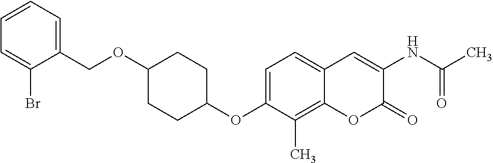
C1(OC2=CC=C3C(=C2C)OC(=O)C(NC(C)=O)=C3)CCC(OCC2=CC=CC=C2Br)CC1
